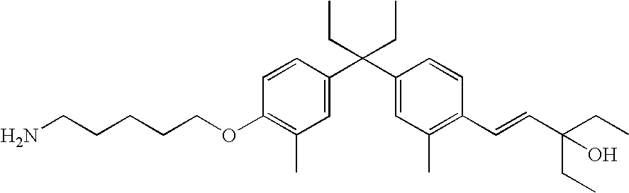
C1=CC(C(C2=CC(C)=C(C=CC(CC)(CC)O)C=C2)(CC)CC)=CC(C)=C1OCCCCCN
